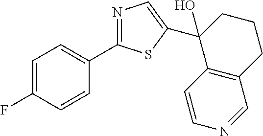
C1=C(F)C=CC(C2=NC=C(C3(O)C4=C(CCC3)C=NC=C4)S2)=C1
